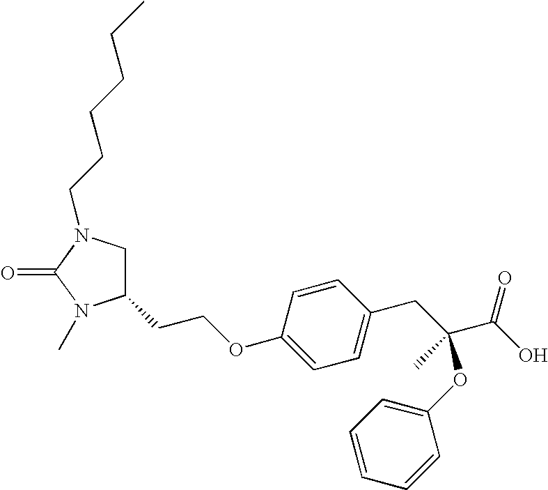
C1(CCOC2=CC=C(CC(C(O)=O)(OC3=CC=CC=C3)C)C=C2)CN(CCCCCC)C(=O)N1C
